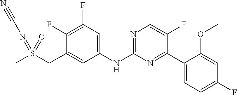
C1(F)=C(F)C=C(NC2=NC=C(F)C(C3=CC=C(F)C=C3OC)=N2)C=C1CS(C)(=NC#N)=O
